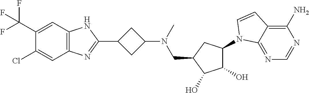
C1(C(F)(F)F)=CC2=C(C=C1Cl)N=C(C1CC(N(C)CC3C(O)C(O)C(N4C5=NC=NC(N)=C5C=C4)C3)C1)N2
